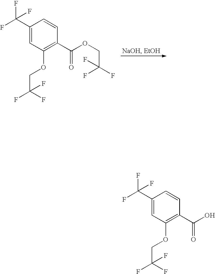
C1(C(F)(F)F)=CC(OCC(F)(F)F)=C(C(OCC(F)(F)F)=O)C=C1.C1(C(F)(F)F)=CC(OCC(F)(F)F)=C(C(O)=O)C=C1
